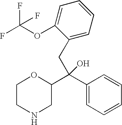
C1CNCC(C(C2=CC=CC=C2)(CC2=CC=CC=C2OC(F)(F)F)O)O1
